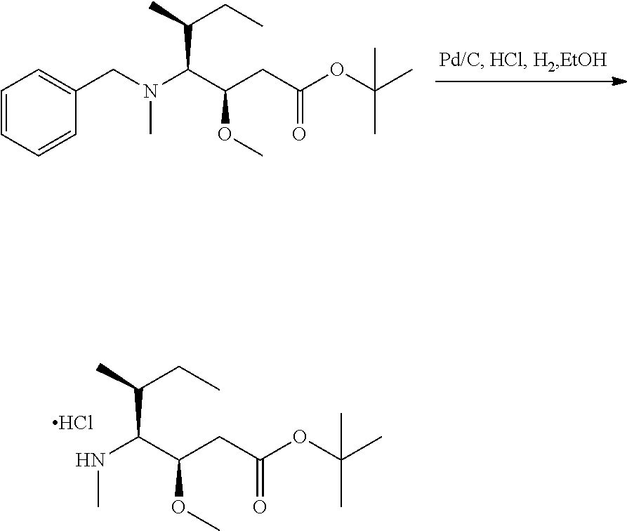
N(C(C(CC(OC(C)(C)C)=O)OC)C(C)CC)C.Cl.C1=CC=CC(CN(C(C(CC(OC(C)(C)C)=O)OC)C(C)CC)C)=C1
